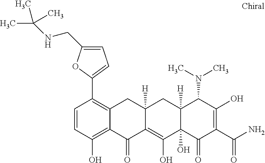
C12([H])C(O)(C(=O)C(C(N)=O)=C(O)C1N(C)C)C(O)=C1C([H])(C2)CC2=C(C3=CC=C(CNC(C)(C)C)O3)C=CC(O)=C2C1=O
